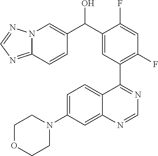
C1=C(N2CCOCC2)C=C2C(=C1)C(C1=C(F)C=C(F)C(C(C3=CN4C(=NC=N4)C=C3)O)=C1)=NC=N2
